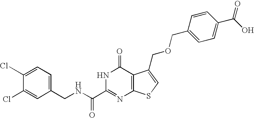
C1(CNC(C2=NC3=C(C(=O)N2)C(COCC2=CC=C(C(O)=O)C=C2)=CS3)=O)=CC=C(Cl)C(Cl)=C1
